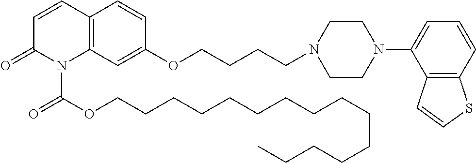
C12=C(C=C(OCCCCN3CCN(C4=CC=CC5=C4C=CS5)CC3)C=C1)N(C(OCCCCCCCCCCCCCCC)=O)C(=O)C=C2
